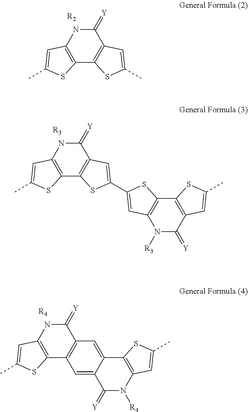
C1(=[Y])NC2=C(C3=C1C=C(C)S3)SC(C)=C2.[R2].C1(=[Y])NC2=C(C3=C1C=C(C1=CC4=C(S1)C1=C(C(=[Y])N4[R3])C=C(C)S1)S3)SC(C)=C2.[R3].C1(=[Y])NC2=C(C3=C1C=C1C(=C3)C(=[Y])N([R4])C3=C1SC(C)=C3)SC(C)=C2.[R4]
